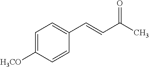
C1=C([H3CO])C=CC(C=CC(C)=O)=C1
